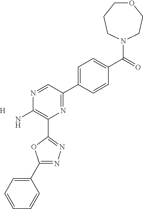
[H].C1(C2=CC=CC=C2)=NN=C(C2=C(N)N=CC(C3=CC=C(C(=O)N4CCCOCC4)C=C3)=N2)O1
